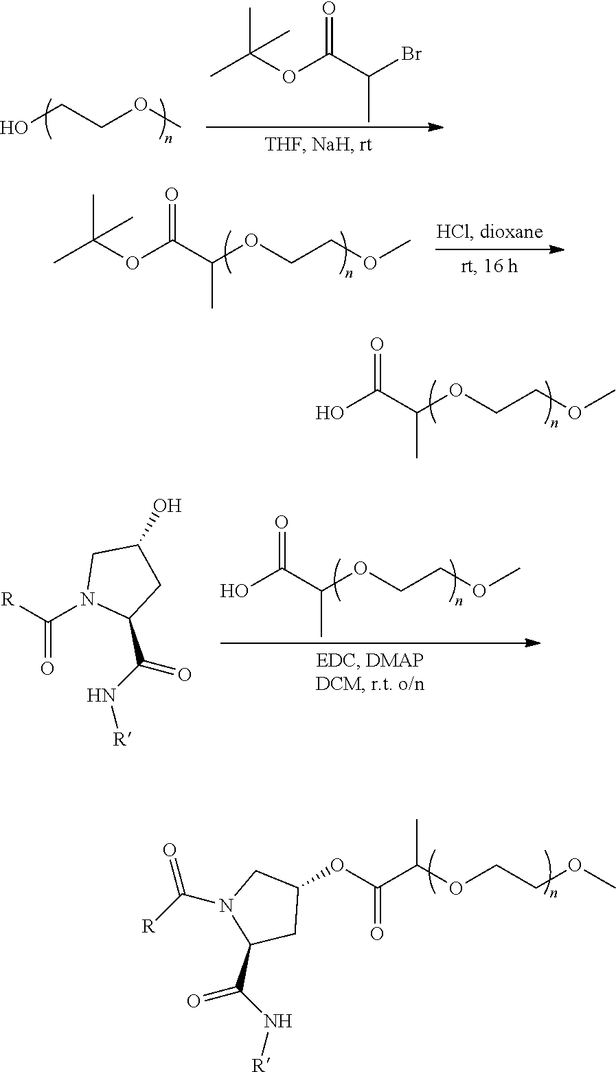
C(=O)(OC1CC(C(N[R])=O)N(C([R])=O)C1)C(OCCOC)C.C(C)(C(O)=O)OCCOC.C(COC)O.C(C)(C(OC(C)(C)C)=O)Br.C(C)(C(OC(C)(C)C)=O)OCCOC.C(C)(C(O)=O)OCCOC.C1N(C([R])=O)C(C(N[R])=O)CC1O
